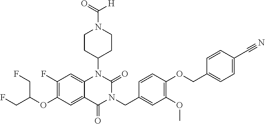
C12=CC(F)=C(OC(CF)CF)C=C1C(=O)N(CC1=CC(OC)=C(OCC3=CC=C(C#N)C=C3)C=C1)C(=O)N2C1CCN(C(=O)[H])CC1
